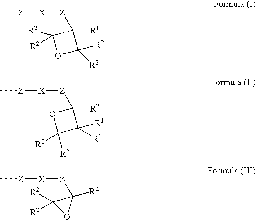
O1C([R2])([R2])C([R1])([R1])C1([R2])[Z][X][Z]C.C1([R2])([R2])OC1([R2])[Z][X][Z]C.C1([R2])([R2])OC([R2])([R2])C1([R1])[Z][X][Z]C
